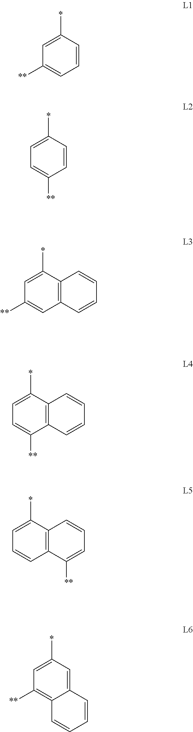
C1=CC(*)=CC([**])=C1.C1=CC(*)=CC=C1[**].C12=C(C(*)=CC([**])=C1)C=CC=C2.C12=C(C(*)=CC=C1[**])C=CC=C2.C12=C(C(*)=CC=C1)C=CC=C2[**].C12=CC(*)=CC([**])=C1C=CC=C2
